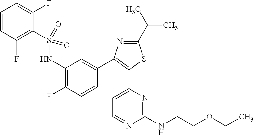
C1=CC(F)=C(S(NC2=C(F)C=CC(C3=C(C4=CC=NC(NCCOCC)=N4)SC(C(C)C)=N3)=C2)(=O)=O)C(F)=C1
